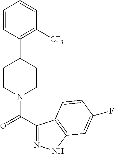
C1(C2CCN(C(C3=NNC4=C3C=CC(F)=C4)=O)CC2)=C([CF3])C=CC=C1
